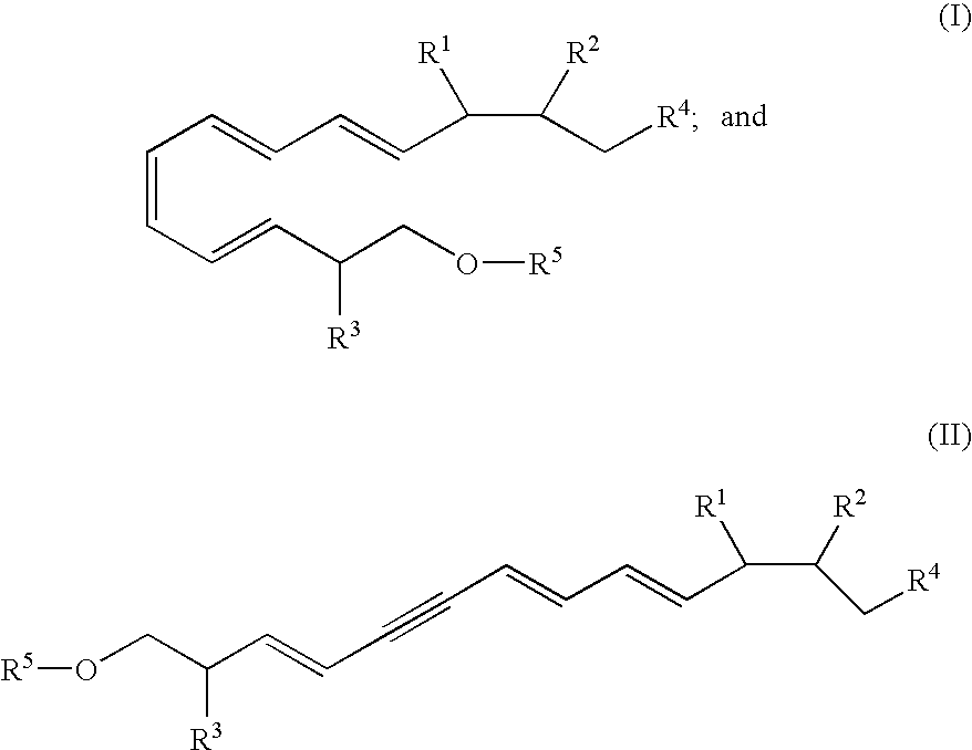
C(=CC=CC(CO[R5])[R3])C=CC=CC(C(C[R4])[R2])[R1].[R5]OCC(C=CC#CC=CC=CC(C(C[R4])[R2])[R1])[R3]
